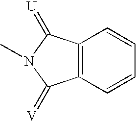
C12=C(C=CC=C1)C(=[V])N(C)C2=[U]
